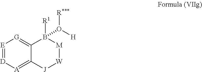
[E]1=[D][A]=C2C(=[G]1)B([R1])(O([R***])[H])[M][W][J]2
